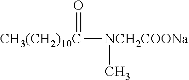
[CH3(CH2)10C]([NCH2COONa]C)=O
